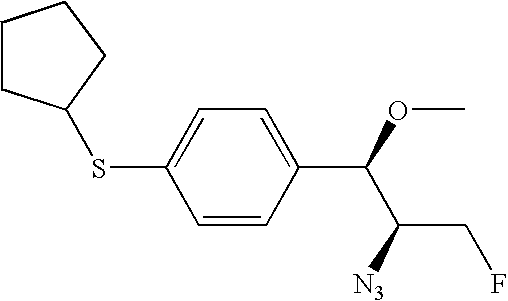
C1(SC2CCCC2)=CC=C(C(OC)C([N3])CF)C=C1
